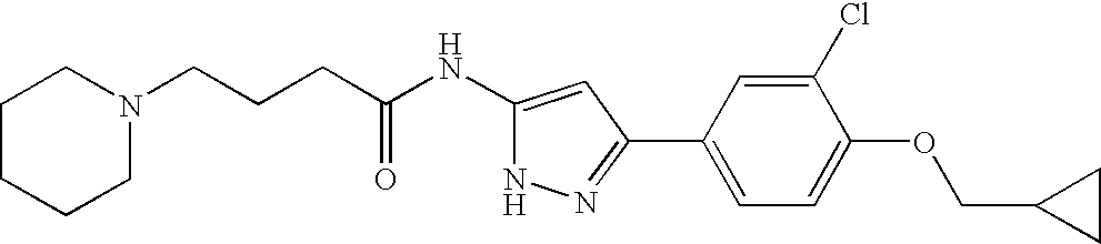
C(CCC(NC1=CC(C2=CC=C(OCC3CC3)C(Cl)=C2)=NN1)=O)N1CCCCC1
